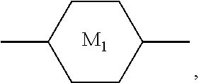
C1CC(C)CCC1C.[M1]
